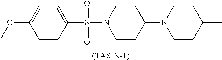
C1=C(OC)C=CC(S(N2CCC(N3CCC(C)CC3)CC2)(=O)=O)=C1.[(TASIN-1)]
